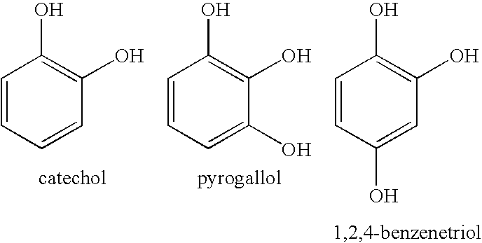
C1=CC=CC(O)=C1O.C1=CC=C(O)C(O)=C1O.C1=CC(O)=CC(O)=C1O
